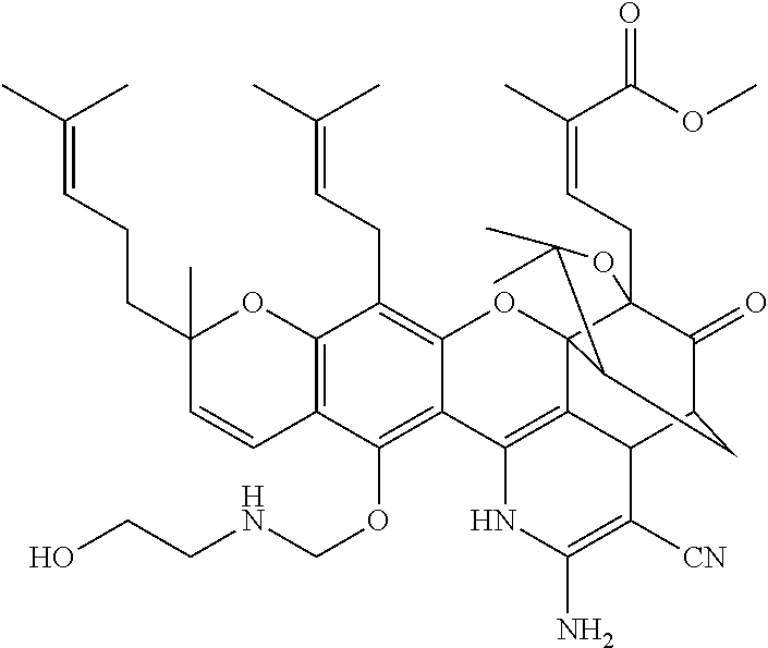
C12=C(C=CC(CCC=C(C)C)(C)O1)C(OCNCCO)=C1C(=C2CC=C(C)C)OC23C4(CC=C(C)C(OC)=O)C(=O)C(CC2C(C)(C)O4)C2C3=C1NC(N)=C2[CN]
